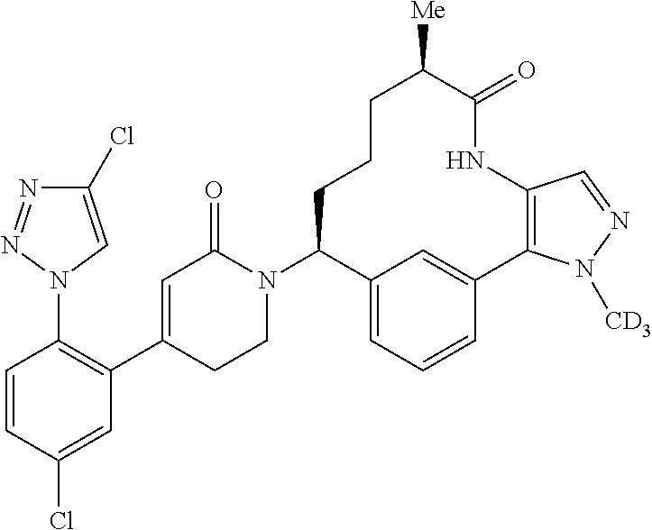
C1=CC(Cl)=CC(C2=CC(=O)N(C3C4=CC=CC(=C4)C4=C(NC(=O)C([Me])CCC3)C=NN4[CD3])CC2)=C1N1C=C(Cl)N=N1
